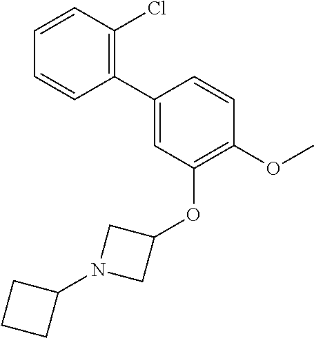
C1(C2=C(Cl)C=CC=C2)=CC(OC2CN(C3CCC3)C2)=C(OC)C=C1
